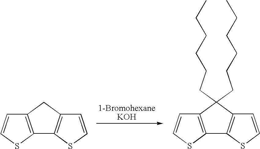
C12=C(CC3=C1SC=C3)C=CS2.C12=C(C=CS1)C(CCCCCC)(CCCCCC)C1=C2SC=C1
